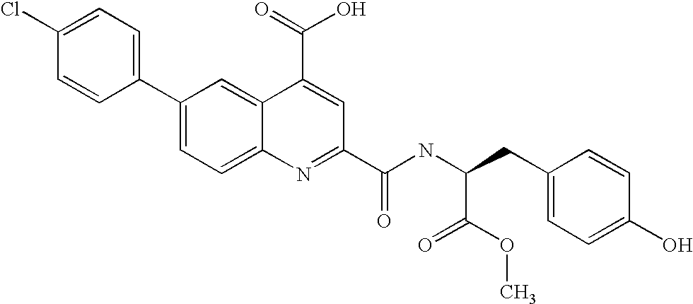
C1(C2=CC=C3C(=C2)C(C(=O)O)=CC(C(NC(CC2=CC=C(O)C=C2)C(=O)OC)=O)=N3)=CC=C(Cl)C=C1
